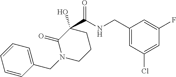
C1(C(=O)NCC2=CC(Cl)=CC(F)=C2)(O)C(=O)N(CC2=CC=CC=C2)CCC1
